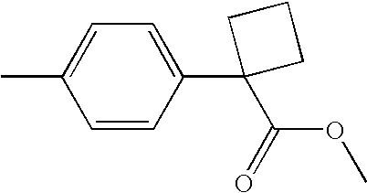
C1=C(C2(C(OC)=O)CCC2)C=CC(C)=C1
